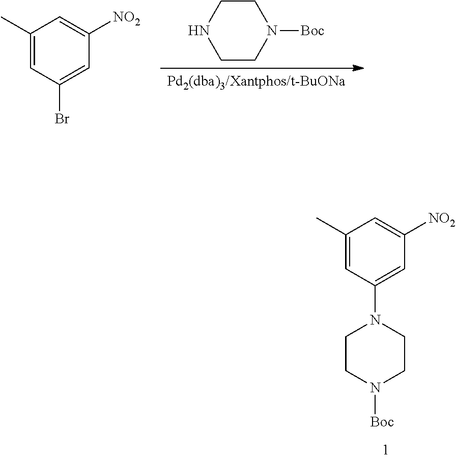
C1(C)=CC(N2CCN([Boc])CC2)=CC([NO2])=C1.[Pd2(dba)3/Xantphos/t-BuONa].C1CN([Boc])CCN1.C1(C)=CC(Br)=CC([NO2])=C1
